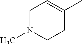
C1N(C)CCC(C)=C1
